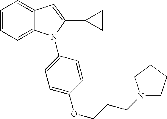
C1=CC=C2C(=C1)C=C(C1CC1)N2C1=CC=C(OCCCN2CCCC2)C=C1
